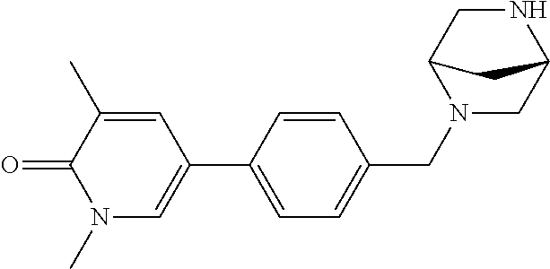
C1=C(C2=CN(C)C(=O)C(C)=C2)C=CC(CN2CC3NCC2C3)=C1
